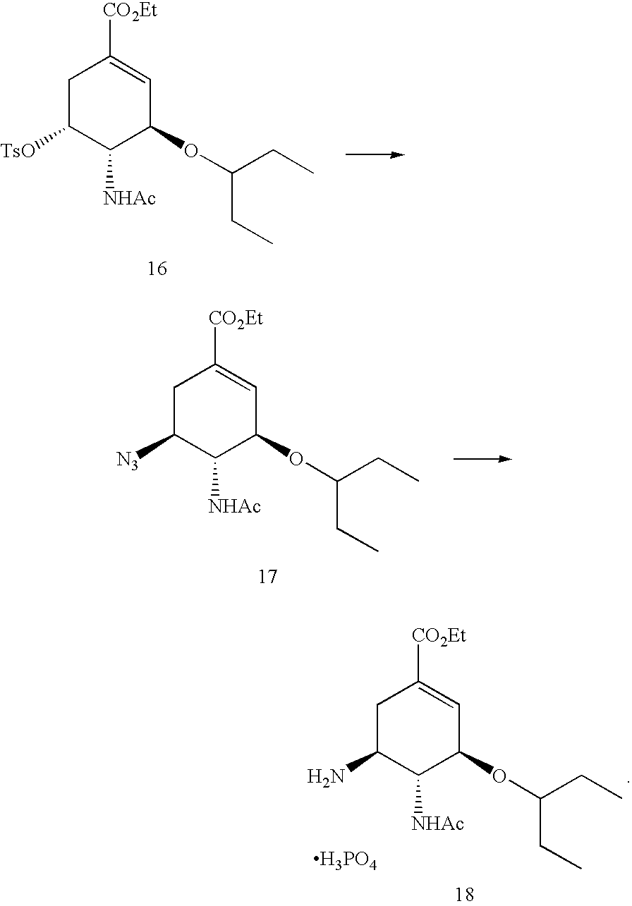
C1C([TsO])C([NHAc])C(OC(CC)CC)C=C1[CO2Et].C1C([N3])C([NHAc])C(OC(CC)CC)C=C1[CO2Et].C1C(N)C([NHAc])C(OC(CC)CC)C=C1[CO2Et].[H3PO4]
